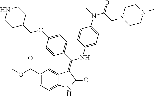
C1(C(OC)=O)=CC=C2C(=C1)C(=C(C1=CC=C(OCC3CCNCC3)C=C1)NC1=CC=C(N(C)C(CN3CCN(C)CC3)=O)C=C1)C(=O)N2
